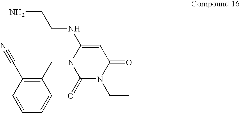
C1=CC=CC(CN2C(=O)N(CC)C(=O)C=C2NCCN)=C1C#N
